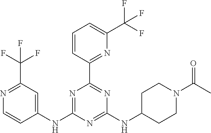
C1=CC(C2=NC(NC3CCN(C(C)=O)CC3)=NC(NC3=CC(C(F)(F)F)=NC=C3)=N2)=NC(C(F)(F)F)=C1
